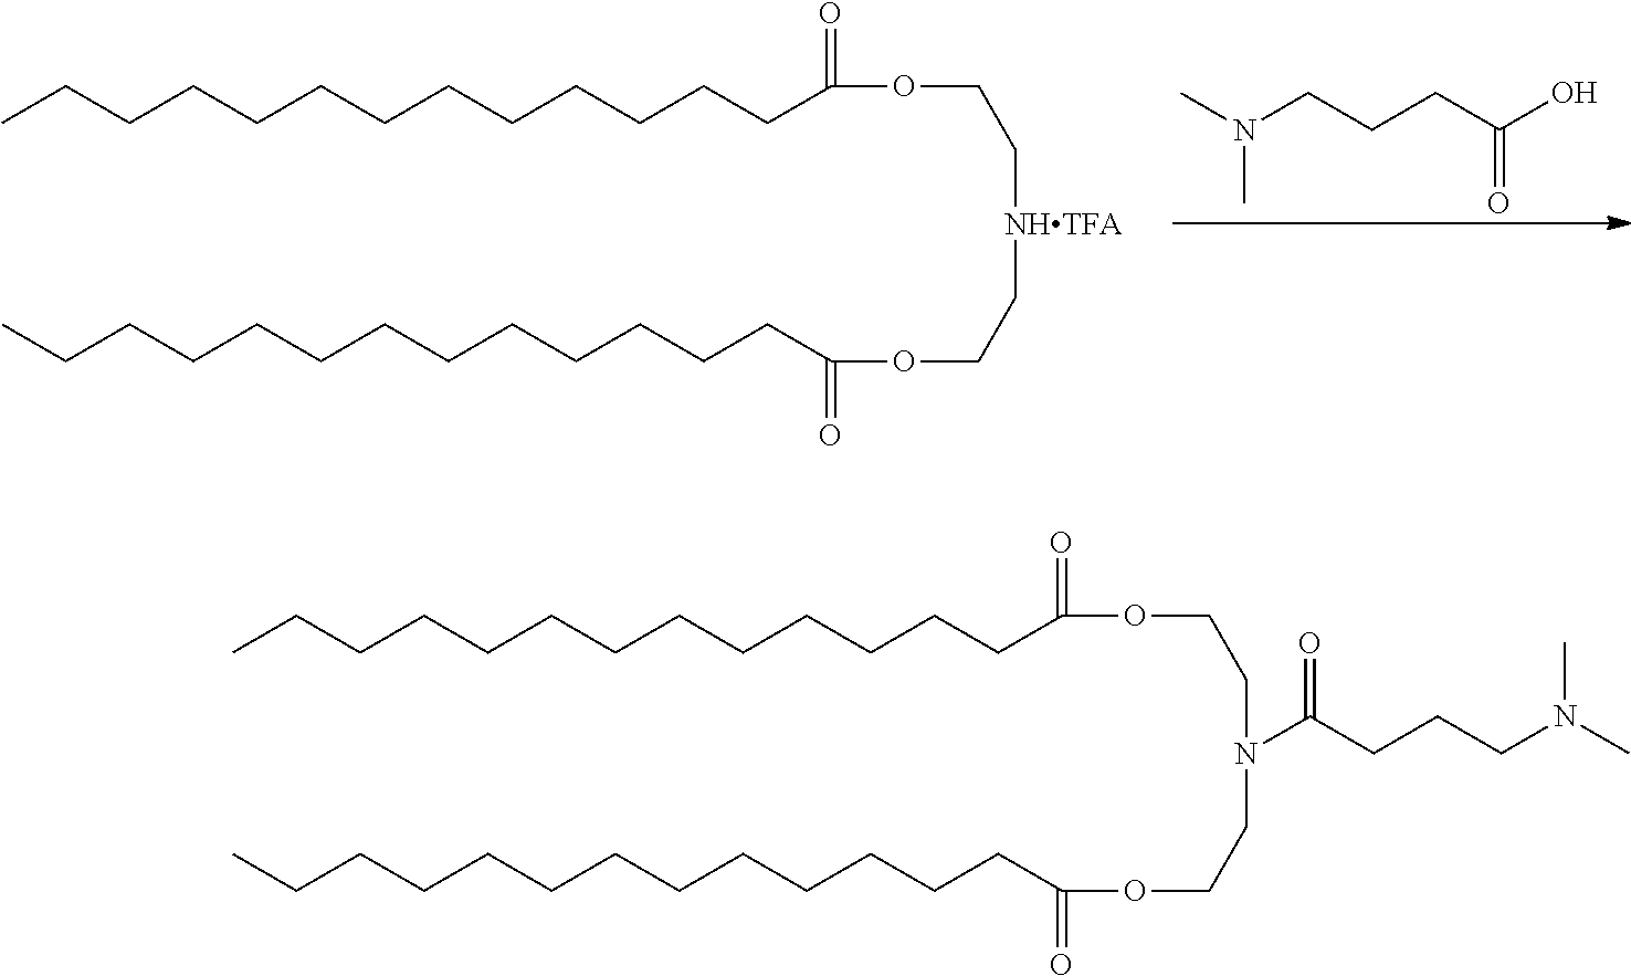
C(CCCCCCC(OCC[NHTFA]CCOC(=O)CCCCCCCCCCCCC)=O)CCCCCC.CN(C)CCCC(O)=O.C(CCCCCCC(OCCN(CCOC(=O)CCCCCCCCCCCCC)C(CCCN(C)C)=O)=O)CCCCCC
